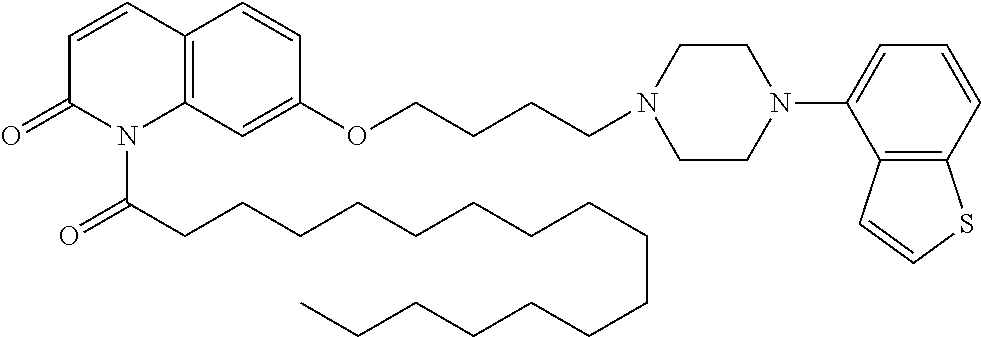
C12=C(C=C(OCCCCN3CCN(C4=CC=CC5=C4C=CS5)CC3)C=C1)N(C(CCCCCCCCCCCCCCCC)=O)C(=O)C=C2
